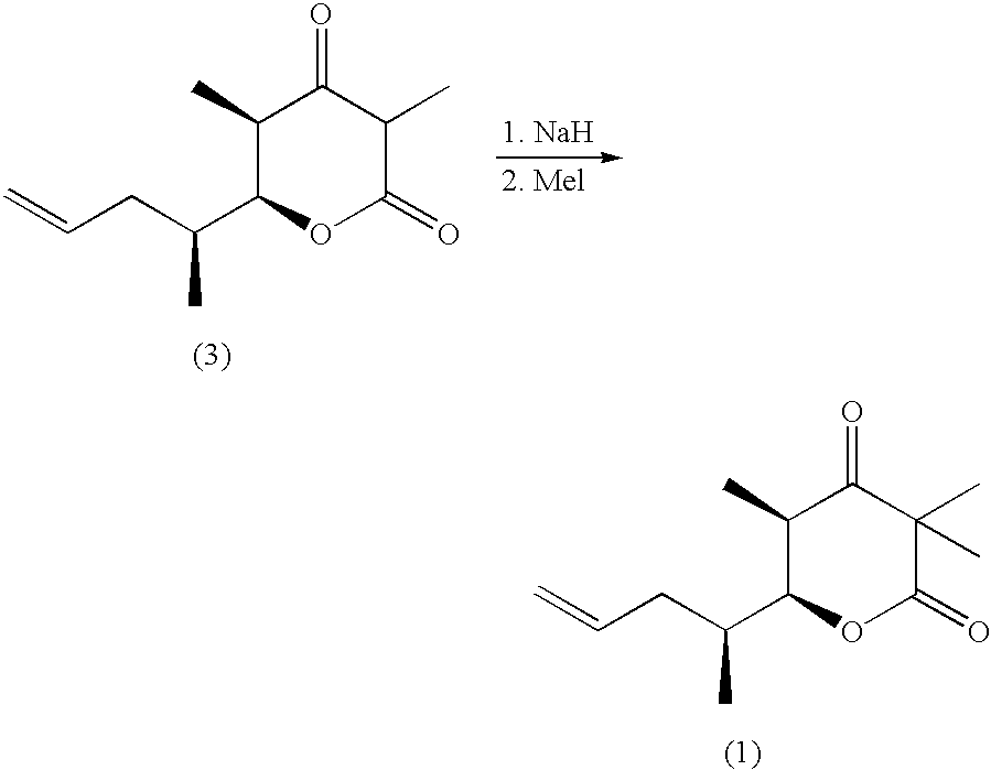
C1(C)C(C(CC=C)C)OC(=O)C(C)C1=O.C1(C)C(C(CC=C)C)OC(=O)C(C)(C)C1=O
